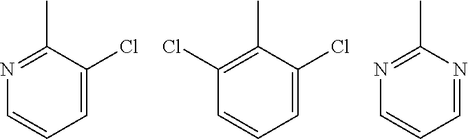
C1=CC=C(Cl)C(C)=C1Cl.C1=CC=C(Cl)C(C)=N1.C1=CC=NC(C)=N1
